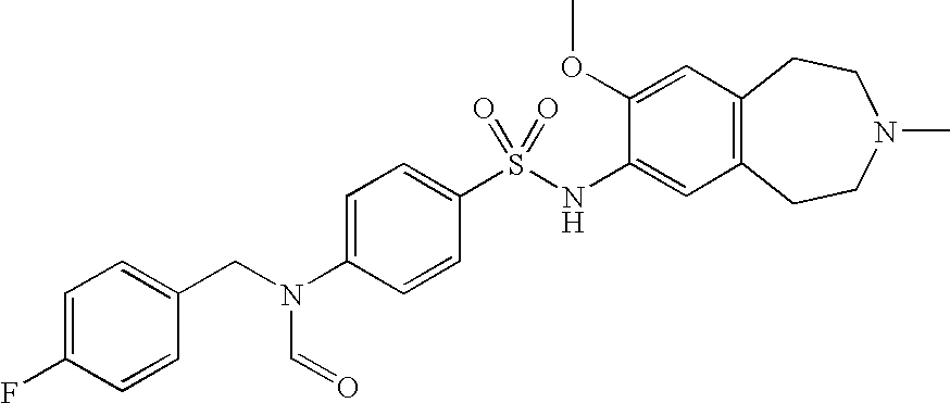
C1(OC)=CC2=C(C=C1NS(C1=CC=C(N(CC3=CC=C(F)C=C3)C=O)C=C1)(=O)=O)CCN(C)CC2
